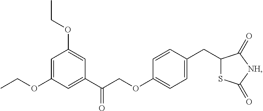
C1=C(OCC)C=C(C(COC2=CC=C(CC3SC(=O)[NH]C3=O)C=C2)=O)C=C1OCC
